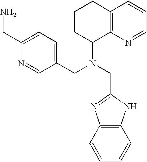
N1=CC(CN(C2C3=C(CCC2)C=CC=N3)CC2=NC3=C(N2)C=CC=C3)=CC=C1CN
